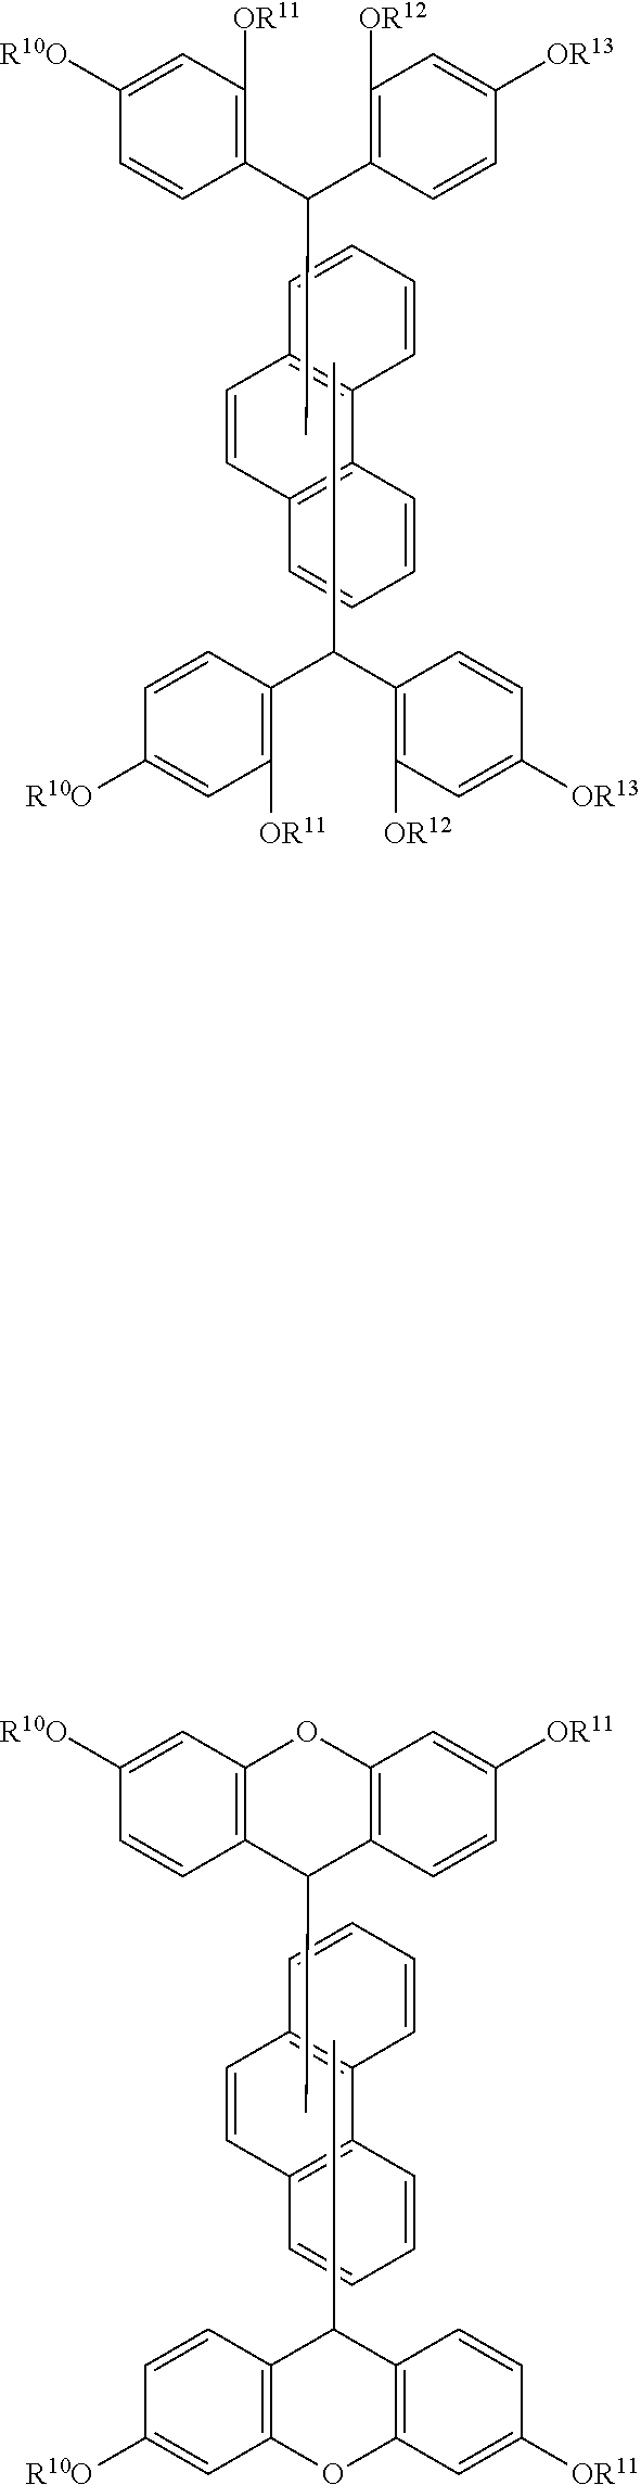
C1=CC([OR13])=CC([OR12])=C1C(C1=C([OR11])C=C([R10O])C=C1)C.CC(C1=C([OR12])C=C([OR13])C=C1)C1=C([OR11])C=C([R10O])C=C1.C1=CC=CC2=C1C1=C(C=C2)C=CC=C1.C1=CC([OR11])=CC2=C1C(C)C1=C(C=C([R10O])C=C1)O2.CC1C2=C(C=C([OR11])C=C2)OC2=C1C=CC([R10O])=C2.C1=CC=CC2=C1C1=C(C=C2)C=CC=C1
